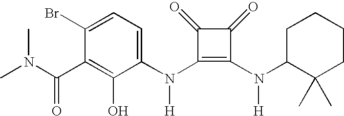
N(C1=C(N([H])C2C(C)(C)CCCC2)C(=O)C1=O)([H])C1=CC=C(Br)C(C(N(C)C)=O)=C1O
